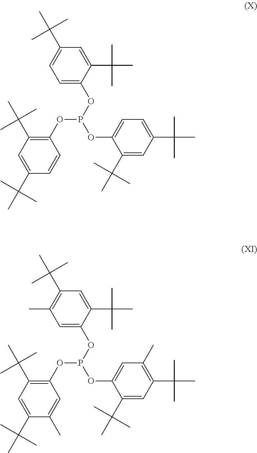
O(P(OC1=CC=C(C(C)(C)C)C=C1C(C)(C)C)OC1=CC=C(C(C)(C)C)C=C1C(C)(C)C)C1=C(C(C)(C)C)C=C(C(C)(C)C)C=C1.O(P(OC1=CC(C)=C(C(C)(C)C)C=C1C(C)(C)C)OC1=CC(C)=C(C(C)(C)C)C=C1C(C)(C)C)C1=C(C(C)(C)C)C=C(C(C)(C)C)C(C)=C1
